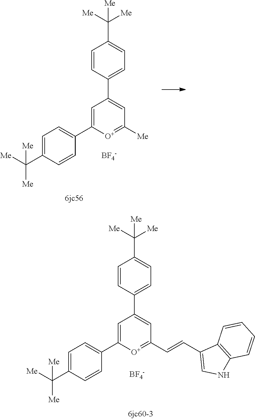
C1=CC(C2=CC([Me])=[O+]C(C3=CC=C(C([Me])([Me])[Me])C=C3)=C2)=CC=C1C([Me])([Me])[Me].[BF4-].[BF4-].C1=CC(C2=CC(C=CC3=CNC4=C3C=CC=C4)=[O+]C(C3=CC=C(C([Me])([Me])[Me])C=C3)=C2)=CC=C1C([Me])([Me])[Me]
